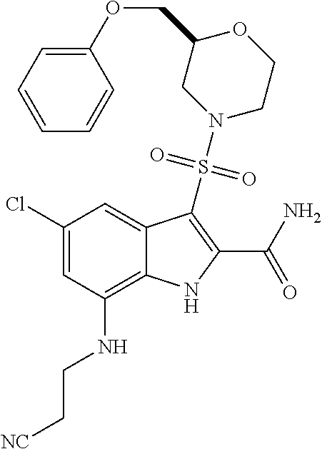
C1(Cl)=CC(NCC[NC])=C2C(=C1)C(S(=O)(N1CCOC(COC3=CC=CC=C3)C1)=O)=C(C(N)=O)N2
